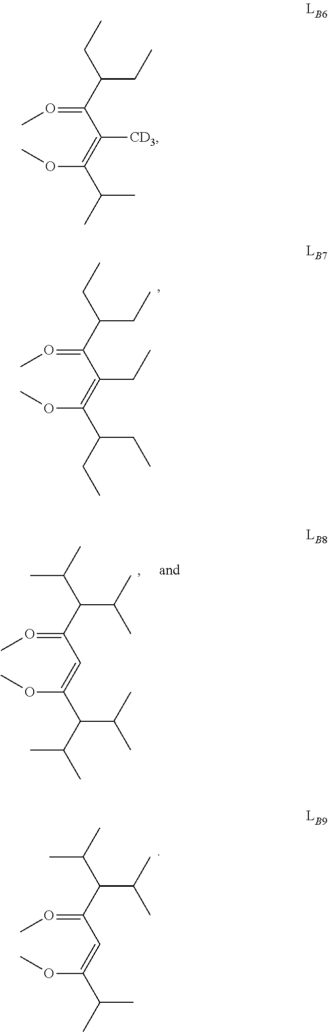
CO=C(C(=C(OC)C(CC)CC)CC)C(CC)CC.CO=C(C=C(OC)C(C(C)C)C(C)C)C(C(C)C)C(C)C.CO=C(C=C(OC)C(C)C)C(C(C)C)C(C)C.CO=C(C(=C(OC)C(C)C)[CD3])C(CC)CC
